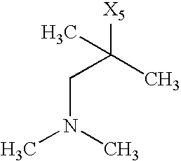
C(N(C)C)C(C)([X5])C
